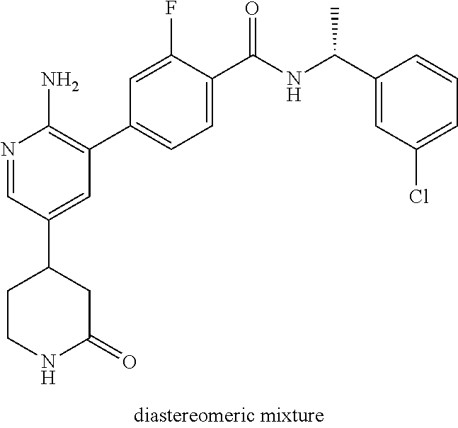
N1=CC(C2CC(=O)NCC2)=CC(C2=CC=C(C(NC(C3=CC(Cl)=CC=C3)C)=O)C(F)=C2)=C1N
